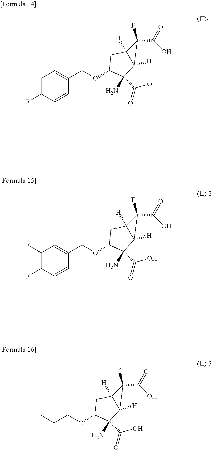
C1(COC2CC3([H])C([H])(C3(F)C(=O)O)C2(N)C(=O)O)=CC=C(F)C=C1.C1(COC2CC3([H])C([H])(C3(F)C(=O)O)C2(N)C(=O)O)=CC(F)=C(F)C=C1.C(COC1CC2([H])C([H])(C1(N)C(=O)O)C2(C(=O)O)F)C
